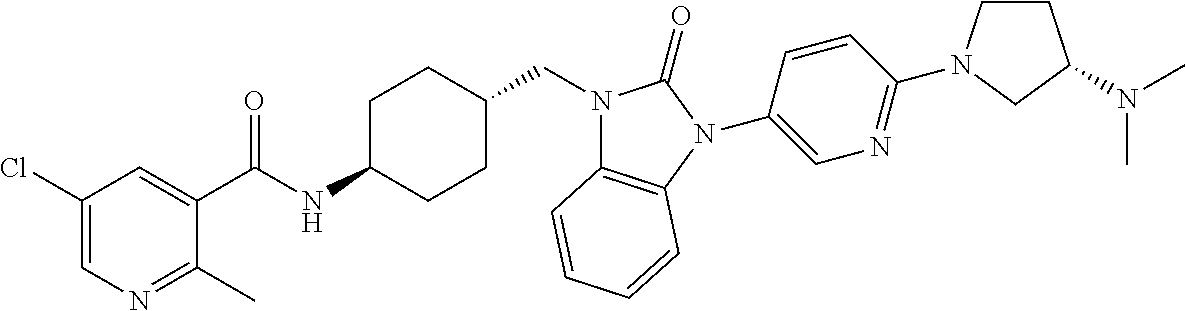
C1(C(NC2CCC(CN3C4=C(N(C5=CN=C(N6CCC(N(C)C)C6)C=C5)C3=O)C=CC=C4)CC2)=O)=CC(Cl)=CN=C1C
